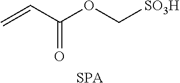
C=CC(OC[SO3H])=O.[SPA]
